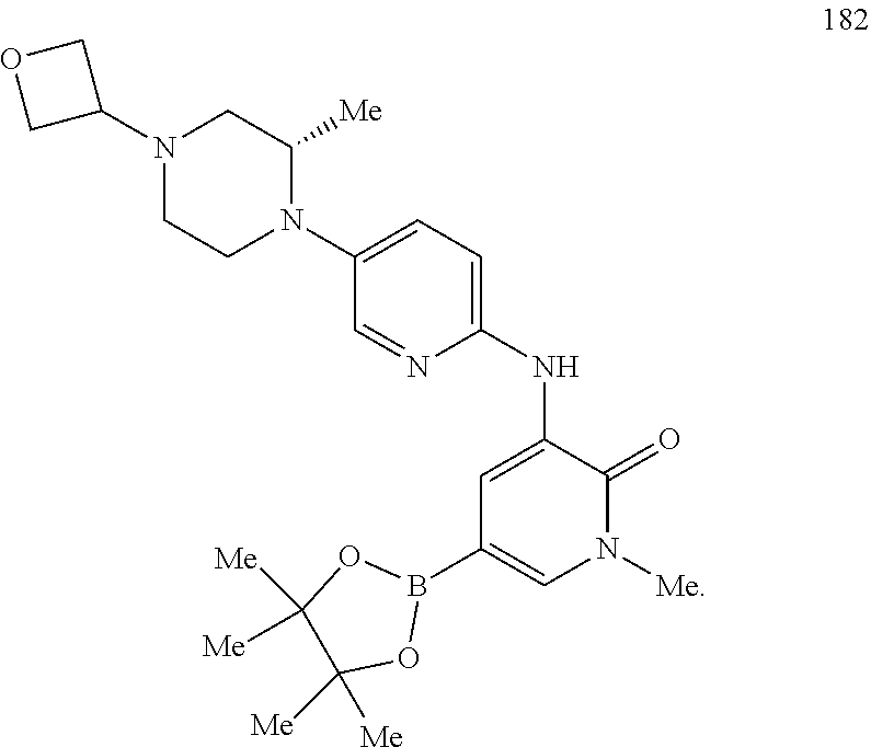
C1(NC2=CC(B3OC([Me])([Me])C([Me])([Me])O3)=CN([Me])C2=O)=CC=C(N2C([Me])CN(C3COC3)CC2)C=N1
